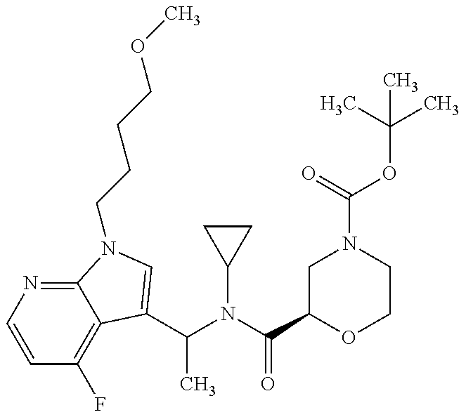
C1=CN=C2C(=C1F)C(C(N(C(C1OCCN(C(=O)OC(C)(C)C)C1)=O)C1CC1)C)=CN2CCCCOC
